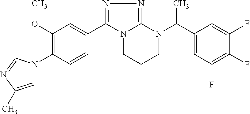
C1(C2=NN=C3N2CCCN3C(C2=CC(F)=C(F)C(F)=C2)C)=CC(OC)=C(N2C=C(C)N=C2)C=C1
